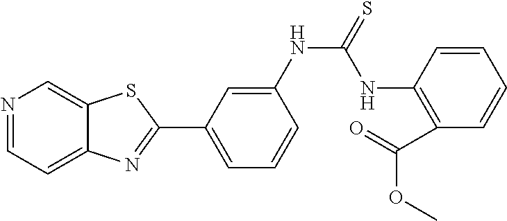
C1=C(NC(=S)NC2=C(C(=O)OC)C=CC=C2)C=CC=C1C1=NC2=CC=NC=C2S1
